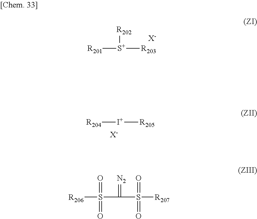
[R201][S+]([R203])[R202].[X-].[R204][I+][R205].[X-].[R206]S(C(=[N2])S(=O)([R207])=O)(=O)=O
